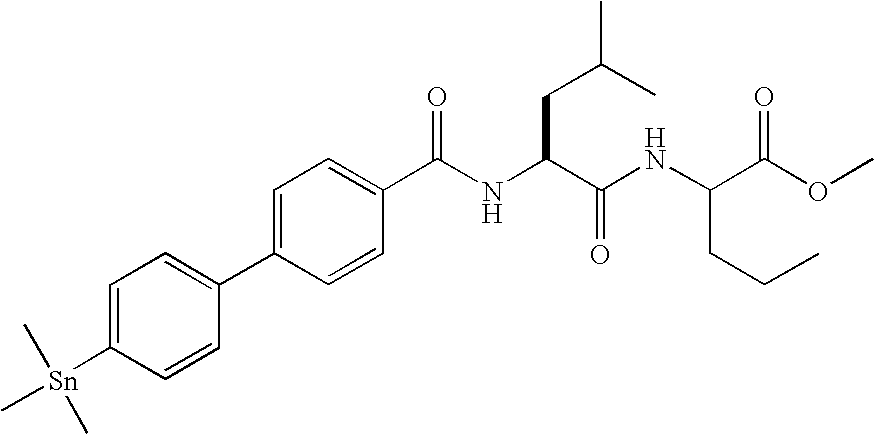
C1=C([Sn](C)(C)C)C=CC(C2=CC=C(C(=O)NC(C(NC(C(OC)=O)CCC)=O)CC(C)C)C=C2)=C1
